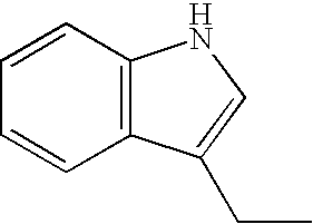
C1=CC2=C(C=C1)C(CC)=CN2
